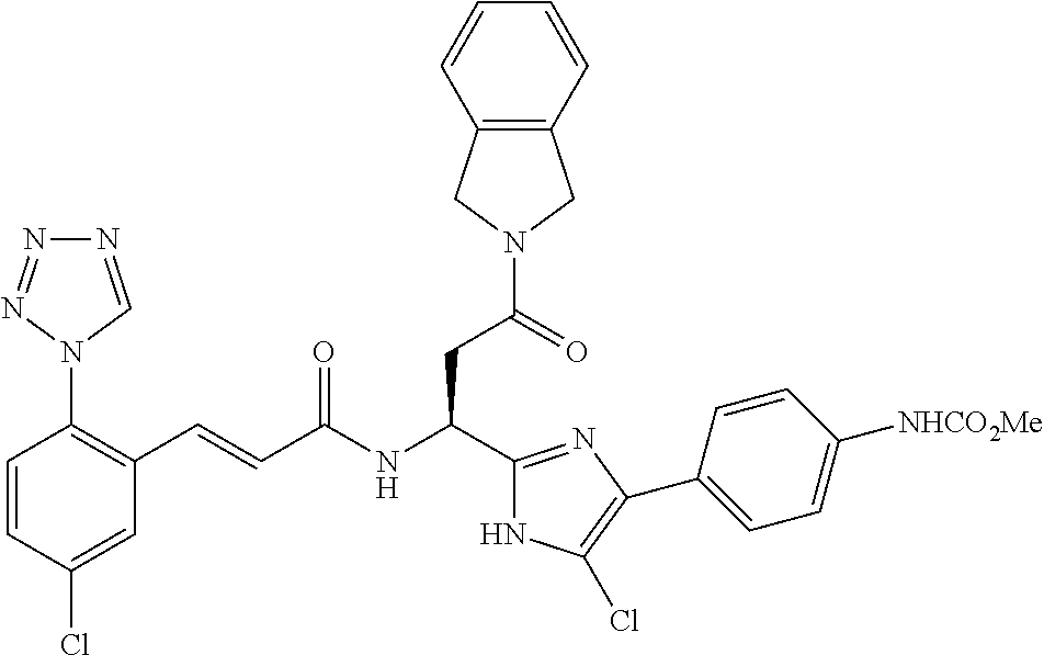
C1=CC(Cl)=CC(C=CC(NC(C2=NC(C3=CC=C([NHCO2Me])C=C3)=C(Cl)N2)CC(N2CC3=C(C2)C=CC=C3)=O)=O)=C1N1C=NN=N1
